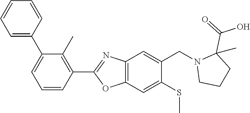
C1(C2=CC=CC=C2)=CC=CC(C2=NC3=C(O2)C=C(SC)C(CN2CCCC2(C(=O)O)C)=C3)=C1C
